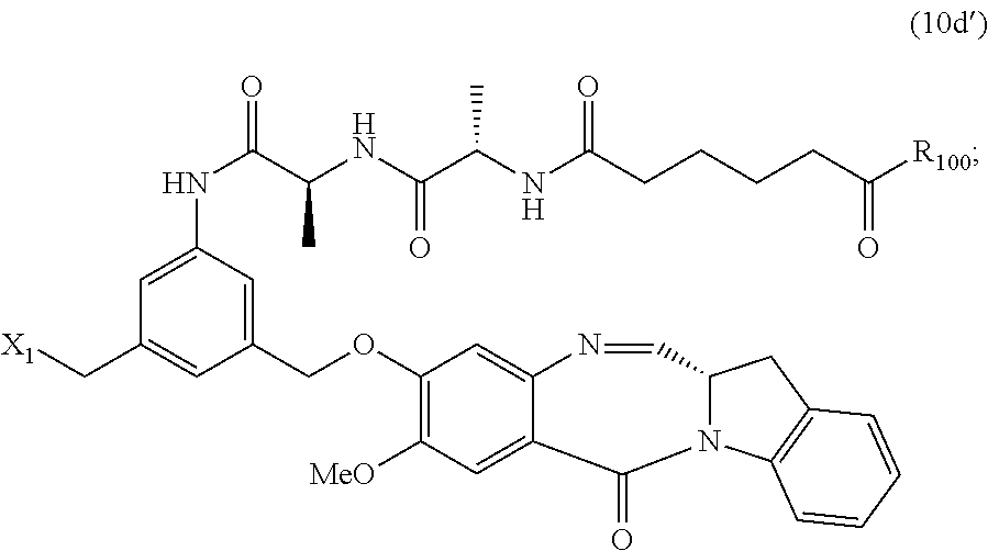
C1(OCC2=CC(NC(C(NC(C(NC(CCCCC([R100])=O)=O)C)=O)C)=O)=CC(C[X1])=C2)=C([MeO])C=C2C(=C1)N=CC1N(C3=C(C1)C=CC=C3)C2=O
